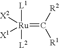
[Ru](=C([R2])[R1])([L1])([L2])([X2])[X1]
